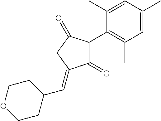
C1(=O)C(C2=C(C)C=C(C)C=C2C)C(=O)CC1=CC1CCOCC1
